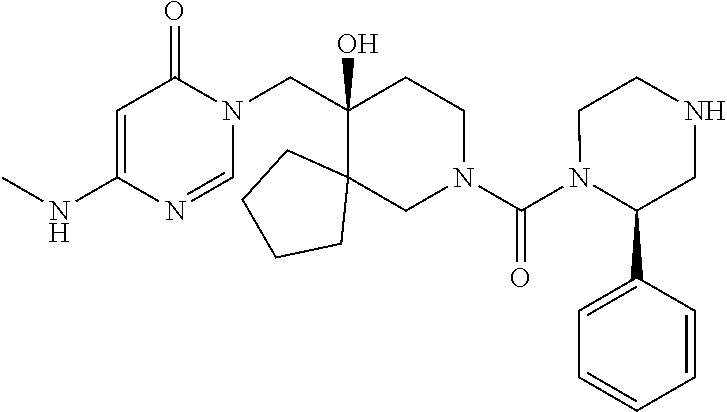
N(C1=CC(=O)N(CC2(O)C3(CN(C(N4C(C5=CC=CC=C5)CNCC4)=O)CC2)CCCC3)C=N1)C
